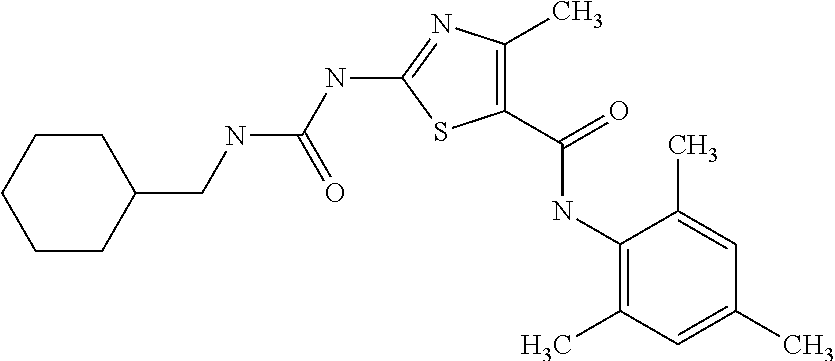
C1(C(=O)NC2=C(C)C=C(C)C=C2C)=C(C)N=C(NC(NCC2CCCCC2)=O)S1
